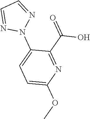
N1(C2=CC=C(OC)N=C2C(=O)O)N=CC=N1
